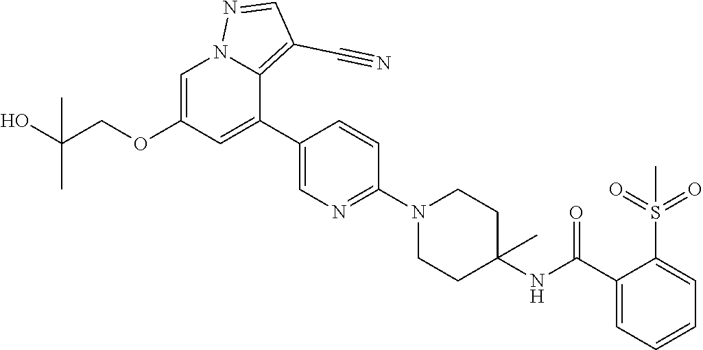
C1=C(OCC(O)(C)C)C=C(C2=CN=C(N3CCC(NC(C4=CC=CC=C4S(=O)(=O)C)=O)(C)CC3)C=C2)C2=C(C#N)C=NN12
